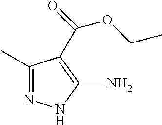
C1(C)=NNC(N)=C1C(OCC)=O
